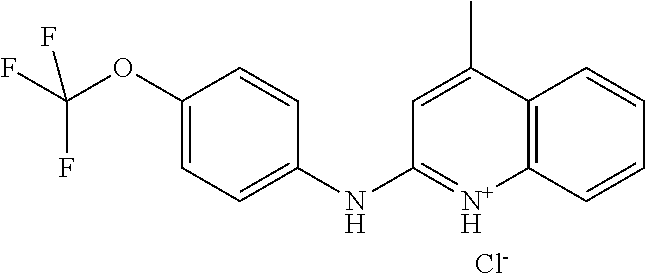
C1(OC(F)(F)F)=CC=C(NC2=[N+H]C3=C(C(C)=C2)C=CC=C3)C=C1.[Cl-]
